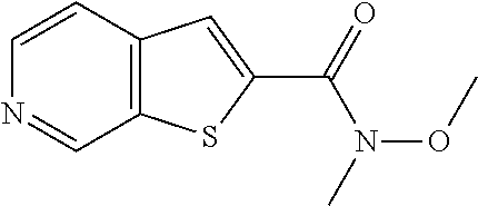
C12=C(C=CN=C1)C=C(C(=O)N(C)OC)S2
